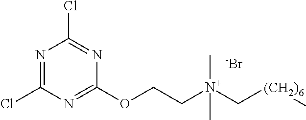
[N+](C[(CH2)6]C)(CCOC1=NC(Cl)=NC(Cl)=N1)(C)C.[-Br]
